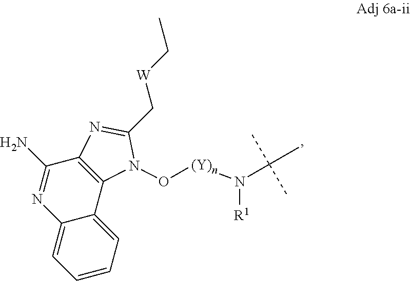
C1(N)=NC2=CC=CC=C2C2=C1N=C(C[W]CC)N2O[(Y)n]N([R1])C(C)(C)C
